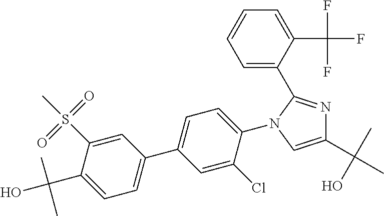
N1=C(C2=CC=CC=C2C(F)(F)F)N(C2=CC=C(C3=CC=C(C(C)(O)C)C(S(C)(=O)=O)=C3)C=C2Cl)C=C1C(C)(O)C
